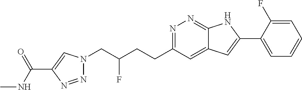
N1=C(CCC(CN2N=NC(C(NC)=O)=C2)F)C=C2C(=N1)NC(C1=CC=CC=C1F)=C2
